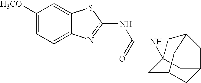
C1([H3CO])=CC=C2C(=C1)SC(NC(=O)NC13CC4CC(C1)CC(C3)C4)=N2
